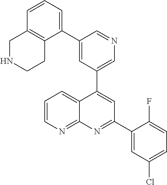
C1=C(C2=CC=CC3=C2CCNC3)C=NC=C1C1=CC(C2=CC(Cl)=CC=C2F)=NC2=NC=CC=C12
